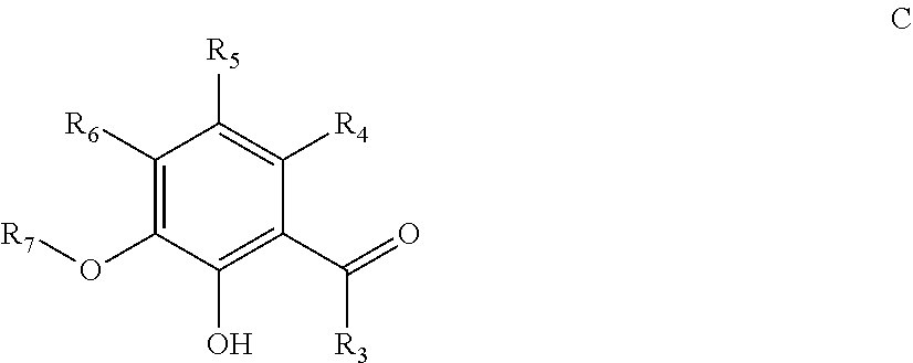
C1([R6])=C(O[R7])C(O)=C(C([R3])=O)C([R4])=C1[R5]
